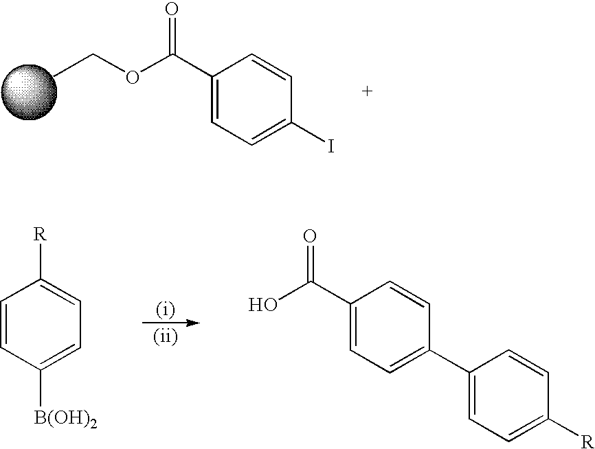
CCOC(C1=CC=C(I)C=C1)=O.C1=CC([B(OH)2])=CC=C1[R].OC(C1=CC=C(C2=CC=C([R])C=C2)C=C1)=O
